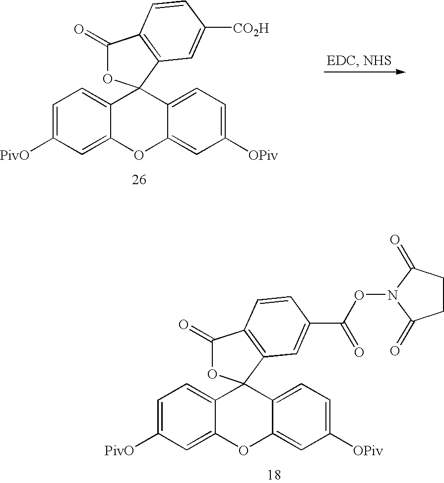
C1=C([PivO])C=C2C(=C1)C1(C3=CC=C([OPiv])C=C3O2)OC(=O)C2=C1C=C([CO2H])C=C2.C1=C([PivO])C=C2C(=C1)C1(C3=CC=C([OPiv])C=C3O2)OC(=O)C2=C1C=C(C(=O)ON1C(=O)CCC1=O)C=C2
